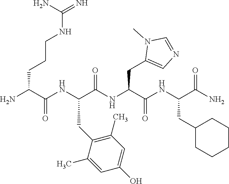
NC(C(NC(C(NC(C(NC(C(N)=O)CC1CCCCC1)=O)CC1=CN=CN1C)=O)CC1=C(C)C=C(O)C=C1C)=O)CCCNC(=N)N
